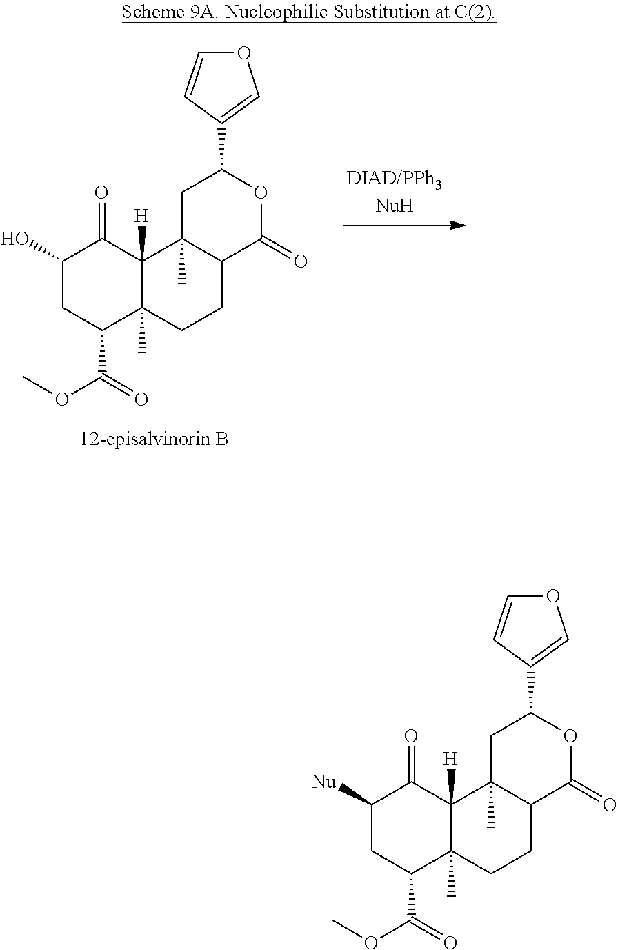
C1(O)CC(C(OC)=O)C2(C)C([H])(C1=O)C1(C)C(CC2)C(=O)OC(C2=COC=C2)C1.C1([Nu])CC(C(OC)=O)C2(C)C([H])(C1=O)C1(C)C(CC2)C(=O)OC(C2=COC=C2)C1
